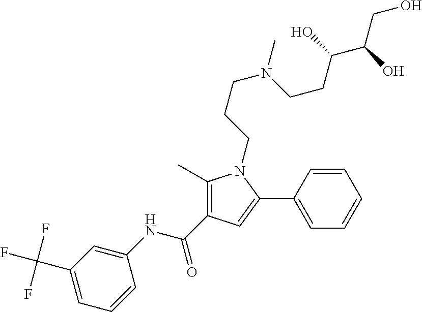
C1(C)=C(C(NC2=CC(C(F)(F)F)=CC=C2)=O)C=C(C2=CC=CC=C2)N1CCCN(CCC(C(O)CO)O)C
